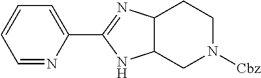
C1=NC(C2=NC3C(N2)CN([Cbz])CC3)=CC=C1
